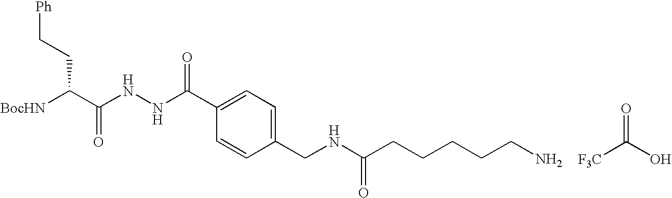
C(=O)(O)[F3C].[BocHN]C(C(NNC(C1=CC=C(CNC(CCCCCN)=O)C=C1)=O)=O)CC[Ph]
